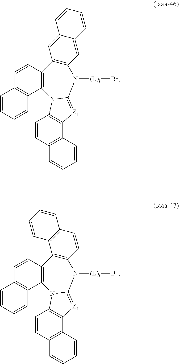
C1=CC2=C(C3=C1C=CC=C3)N1C3=C(C4=C(C=C3)C=CC=C4)[Z1]=C1N([(L)l][B1])C1=C2C=C2C(=C1)C=CC=C2.C1=CC2=C(C3=C1C=CC=C3)N1C3=C(C4=C(C=C3)C=CC=C4)[Z1]=C1N([(L)l][B1])C1=C2C2=C(C=C1)C=CC=C2
